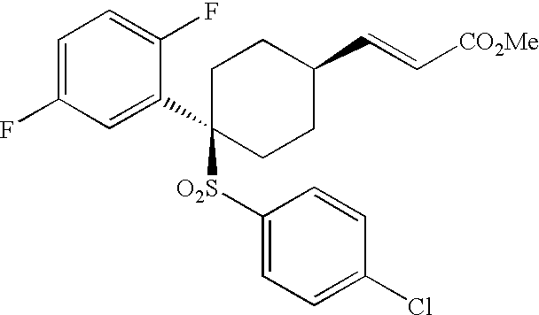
C1=C(F)C=C(C2([O2S]C3=CC=C(Cl)C=C3)CCC(C=C[CO2Me])CC2)C(F)=C1
